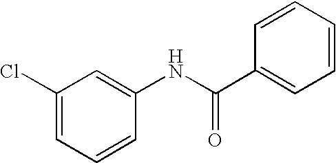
C1(Cl)=CC=CC(NC(C2=CC=CC=C2)=O)=C1
